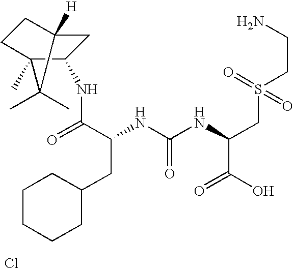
C1C2([H])CCC(C)(C1NC(C(NC(NC(CS(CCN)(=O)=O)C(O)=O)=O)CC1CCCCC1)=O)C2(C)C.Cl
